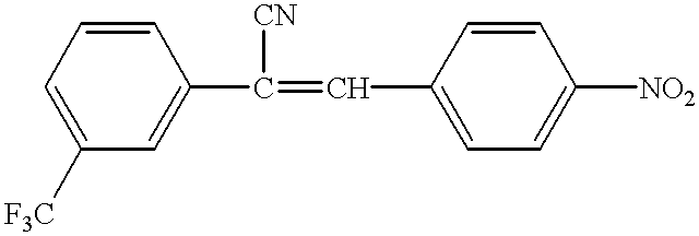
C1([F3C])=CC=CC(C(=CC2=CC=C([NO2])C=C2)[CN])=C1
